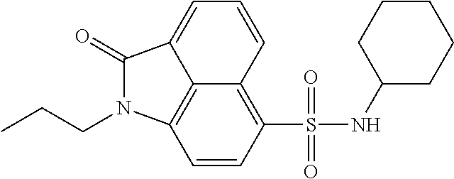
C12=C3C=CC(S(NC4CCCCC4)(=O)=O)=C1C=CC=C2C(=O)N3CCC
